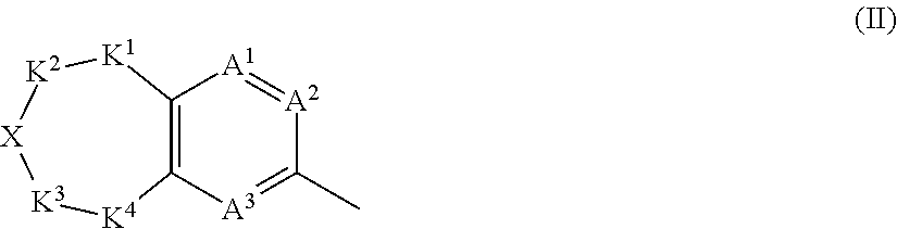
C12=C([A3]=C(C)[A2]=[A1]1)[K4][K3][X][K2][K1]2
